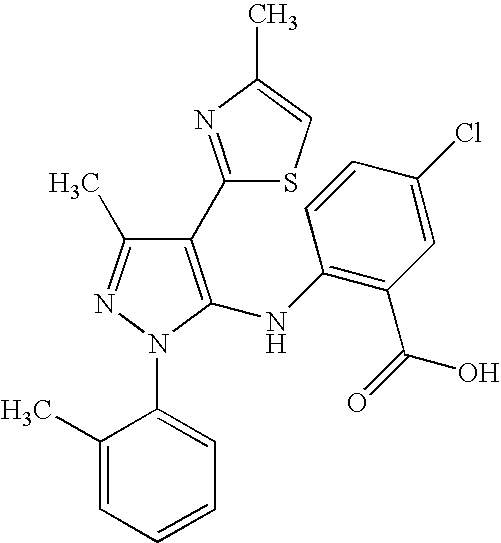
C1(C2=NC(C)=CS2)=C(NC2=C(C(=O)O)C=C(Cl)C=C2)N(C2=CC=CC=C2C)N=C1C
